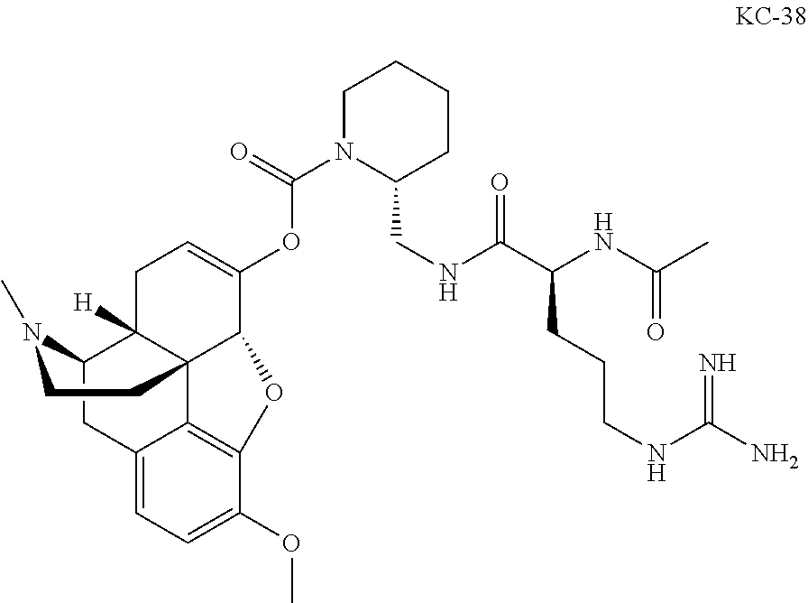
C12=CC=C(OC)C3=C1C14C([H])(C(C2)N(C)CC1)CC=C(OC(N1C(CNC(C(NC(=O)C)CCCNC(=N)N)=O)CCCC1)=O)C4O3
